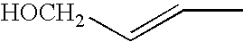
C(=C[HOCH2])C
